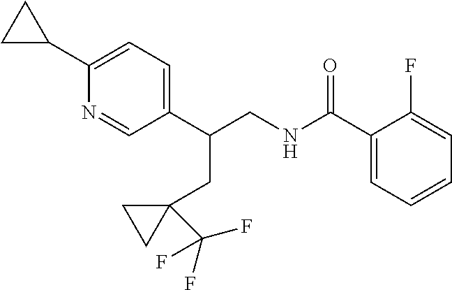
C1(C2CC2)=CC=C(C(CNC(C2=CC=CC=C2F)=O)CC2(C(F)(F)F)CC2)C=N1
